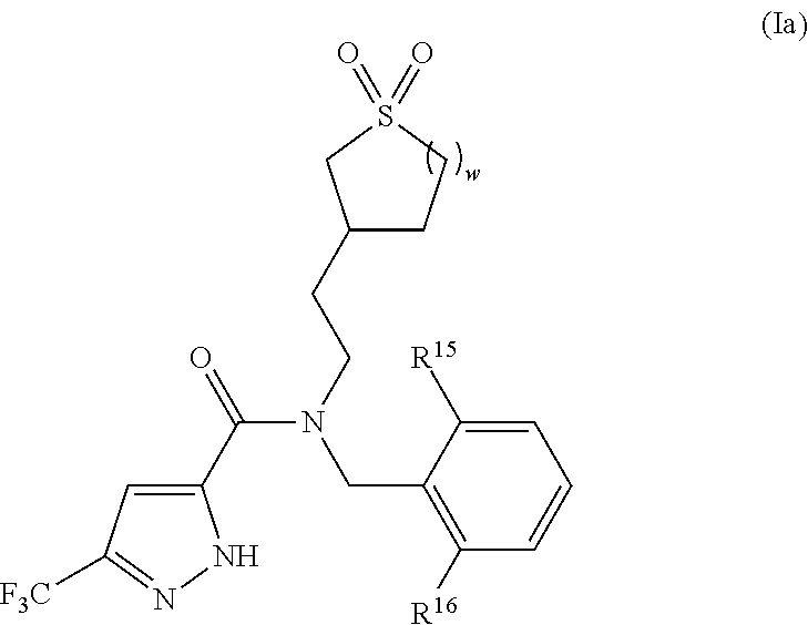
C1(C(=O)N(CCC2CCS(=O)(=O)C2)CC2=C([R16])C=CC=C2[R15])=CC([F3C])=NN1
